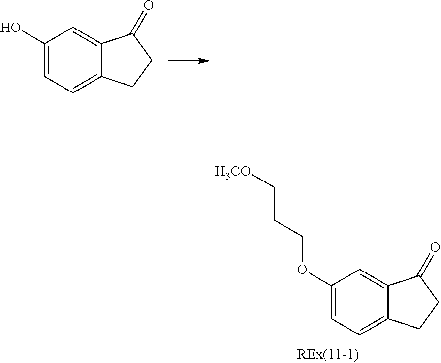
C1(O)=CC=C2C(=C1)C(=O)CC2.C1(OCCC[H3CO])=CC=C2C(=C1)C(=O)CC2
